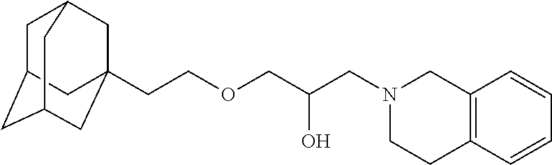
C1C2CC3CC(CCOCC(CN4CCC5=C(C4)C=CC=C5)O)(CC1C3)C2
